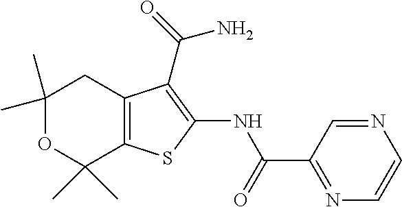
C1(C)(C)OC(C)(C)C2=C(C1)C(C(N)=O)=C(NC(=O)C1=NC=CN=C1)S2
